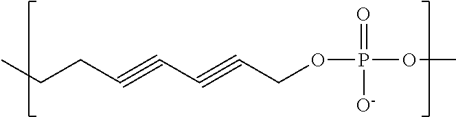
C(#CCOP(OC)(=O)[O-])C#CCCC
